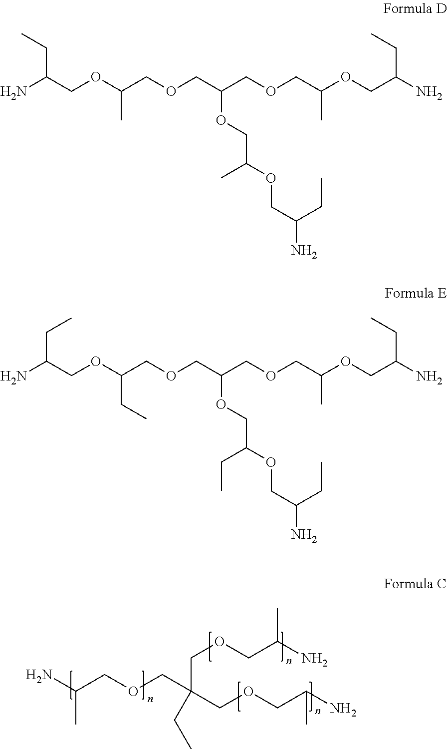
NC(COCC(COCC(N)C)(COCC(N)C)CC)C.NC(COC(COCC(COCC(OCC(N)CC)C)OCC(OCC(N)CC)C)C)CC.NC(COC(COCC(COCC(OCC(N)CC)C)OCC(OCC(N)CC)CC)CC)CC
